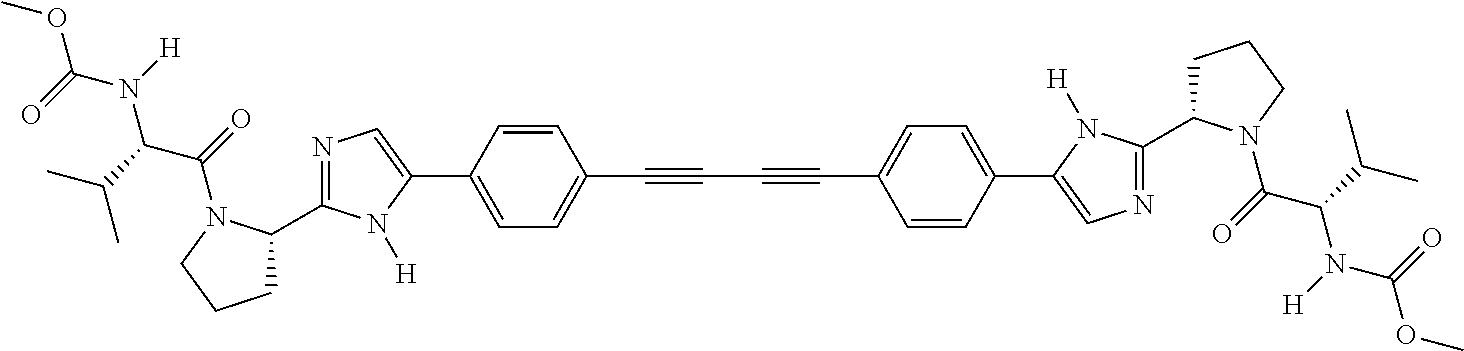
C(C1=CC=C(C2=CN=C(C3CCCN3C(C(N(C(OC)=O)[H])C(C)C)=O)N2[H])C=C1)#CC#CC1=CC=C(C2=CN=C(C3CCCN3C(C(N(C(OC)=O)[H])C(C)C)=O)N2[H])C=C1
